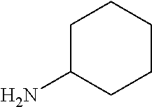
C1C(N)CCCC1
